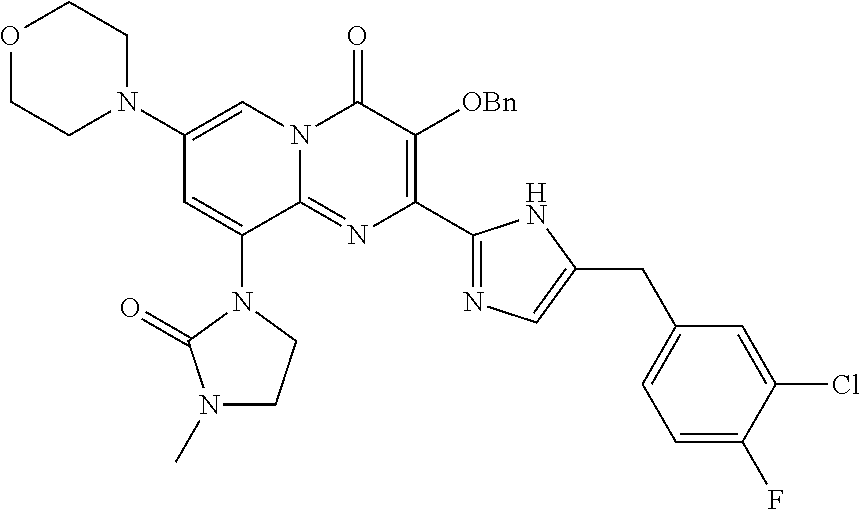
C1(N2CCOCC2)=CN2C(=NC(C3=NC=C(CC4=CC=C(F)C(Cl)=C4)N3)=C([OBn])C2=O)C(N2C(=O)N(C)CC2)=C1
